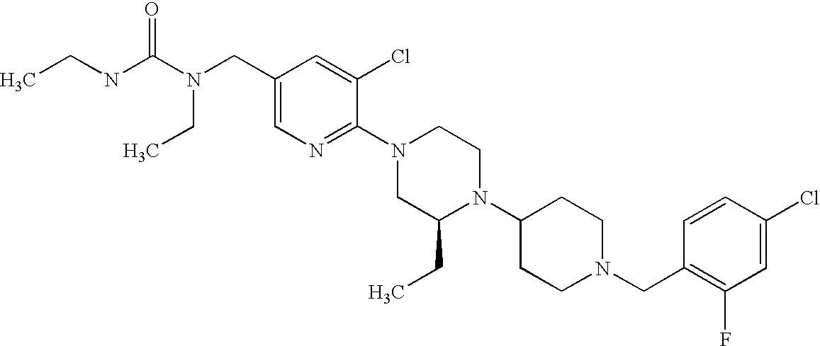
C1(Cl)=CC(F)=C(CN2CCC(N3C(CC)CN(C4=NC=C(CN(C(NCC)=O)CC)C=C4Cl)CC3)CC2)C=C1
